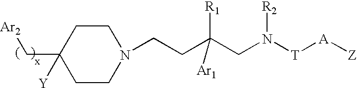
[Ar2]CC1([Y])CCN(CCC(CN([T][A][Z])[R2])([R1])[Ar1])CC1
